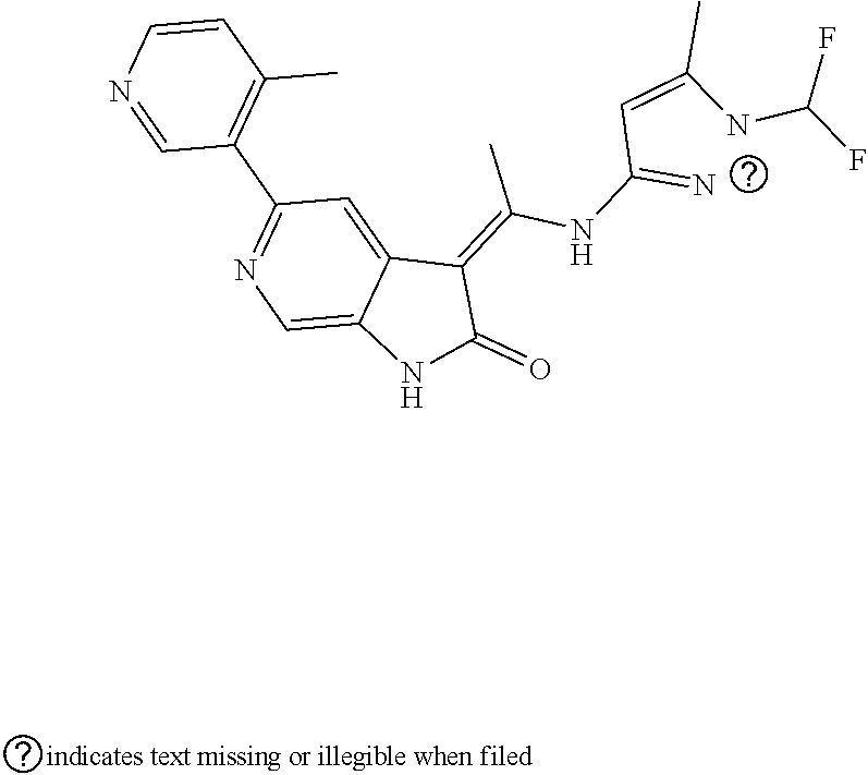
N1=CC(C2=NC=C3C(=C2)C(=C(NC(=N)C=C(NC(F)F)C)C)C(=O)N3)=C(C)C=C1
